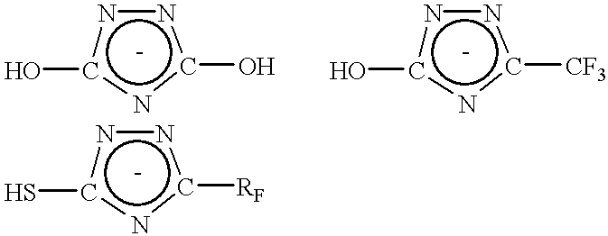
N1c(O)nc(O)n1.N1c(O)nc([CF3])n1.N1c(S)nc([RF])n1
